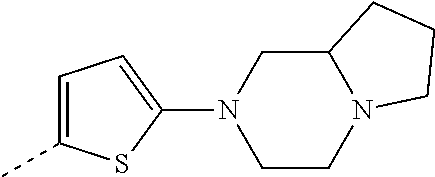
C1=C(C)SC(N2CCN3C(C2)CCC3)=C1
